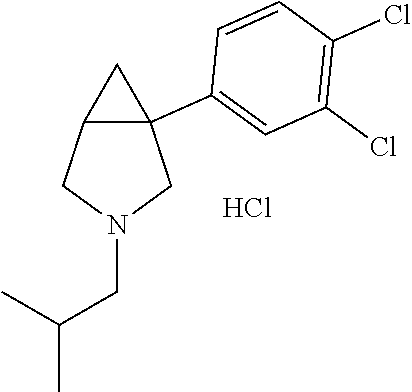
C12C(C3=CC(Cl)=C(Cl)C=C3)(CN(CC(C)C)C1)C2.Cl
